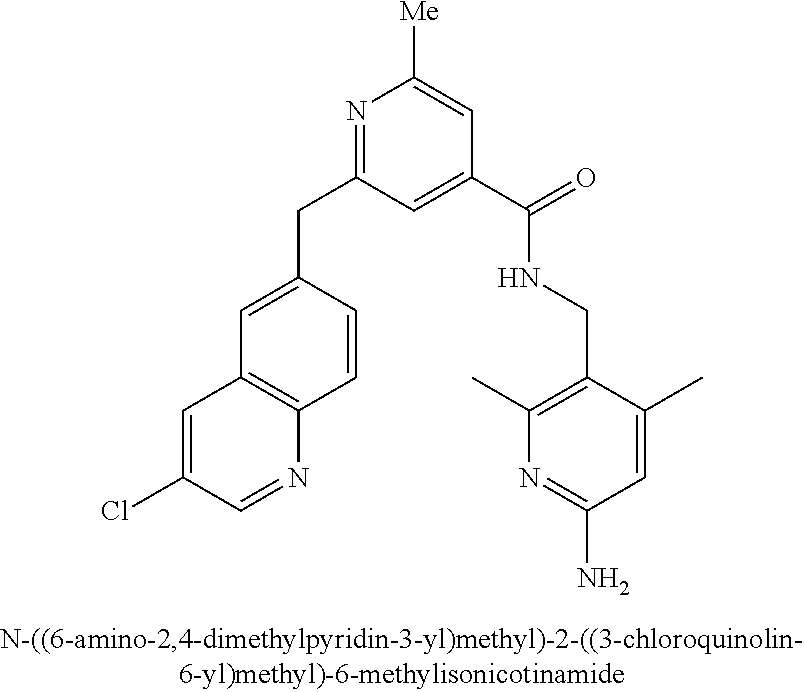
N1=C(CC2=CC3=C(C=C2)N=CC(Cl)=C3)C=C(C(=O)NCC2=C(C)N=C(N)C=C2C)C=C1[Me]
